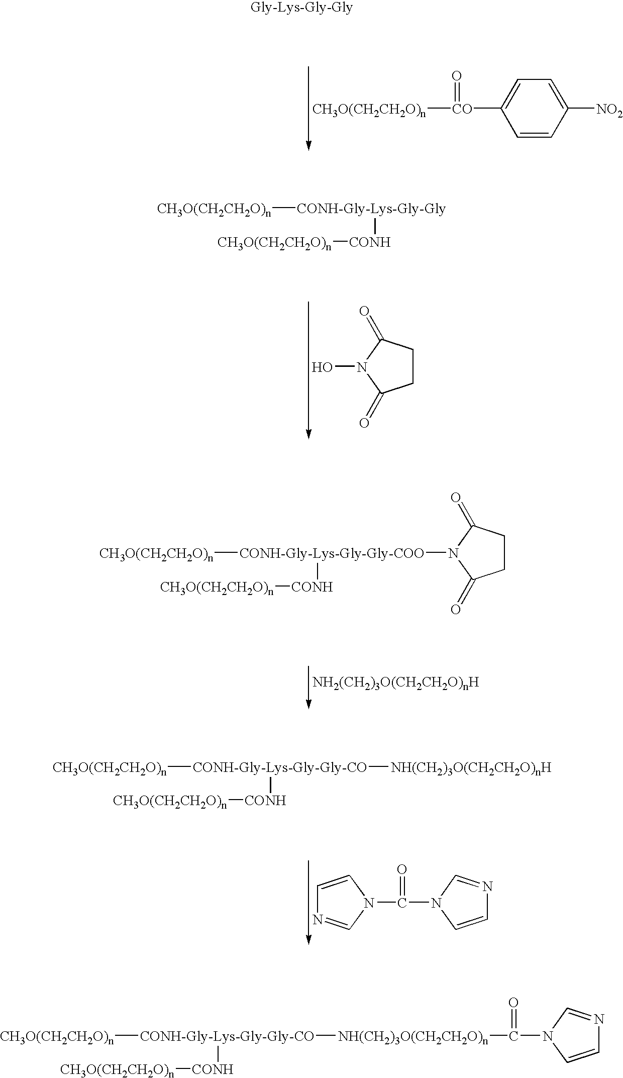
C1=CC([NO2])=CC=C1[CO]([CH3O(CH2CH2O)n])=O.C1CC(=O)N(O)C1=O.[CH3O(CH2CH2O)n][CONH-Gly-Lys-Gly-Gly][CONH][CH3O(CH2CH2O)n].[CH3O(CH2CH2O)n][CONH-Gly-Lys-Gly-Gly-COO]([CONH][CH3O(CH2CH2O)n])N1C(=O)CCC1=O.C1=CN(C(N2C=CN=C2)=O)C=N1.[CH3O(CH2CH2O)n][CONH-Gly-Lys-Gly-Gly-CO]([CONH][CH3O(CH2CH2O)n])[NH(CH2)3O(CH2CH2O)nH].[CH3O(CH2CH2O)n][CONH-Gly-Lys-Gly-Gly-CO]([CONH][CH3O(CH2CH2O)n])[NH(CH2)3O(CH2CH2O)n]C(N1C=CN=C1)=O
